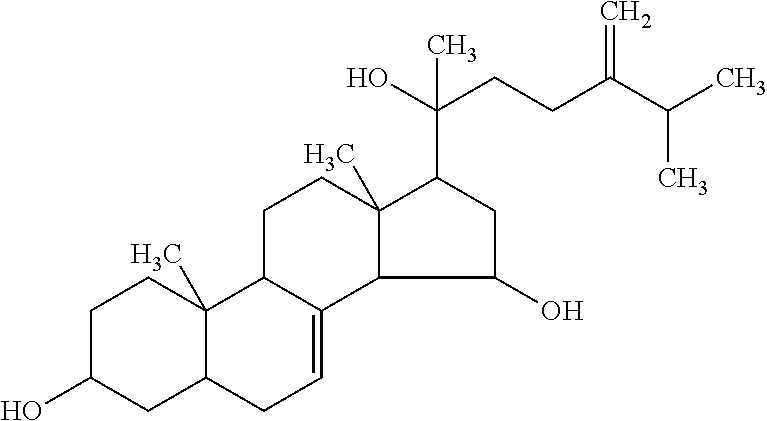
C1C(O)CC2C(C)(C1)C1C(=CC2)C2C(C)(CC1)C(C(CCC(C(C)C)=C)(C)O)CC2O
